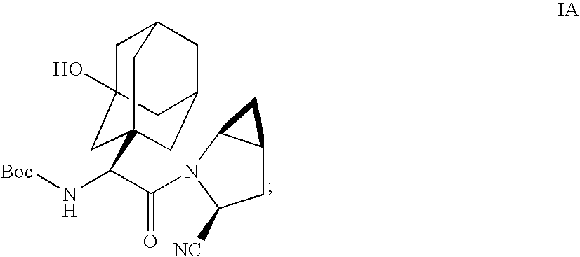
C12(O)CC3CC(C1)CC(C(N[Boc])C(N1C([NC])CC4C1C4)=O)(C2)C3
